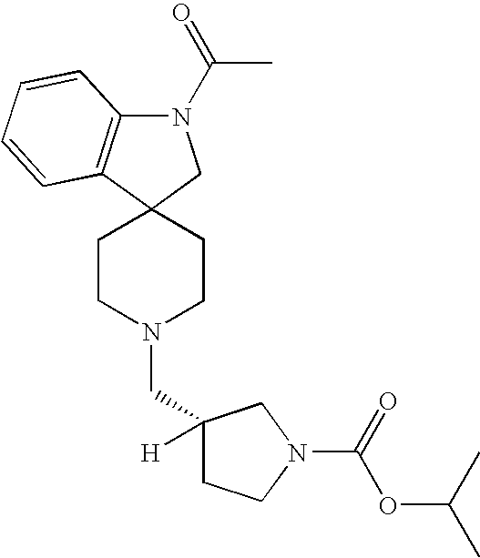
C1CN(CC2([H])CCN(C(=O)OC(C)C)C2)CCC12CN(C(=O)C)C1=C2C=CC=C1
